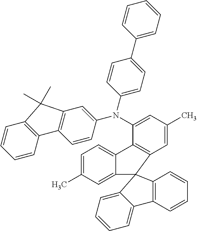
C1=C(C)C=C2C(=C1)C1=C(C=C(C)C=C1N(C1=CC3=C(C=C1)C1=C(C=CC=C1)C3(C)C)C1=CC=C(C3=CC=CC=C3)C=C1)C21C2=C(C=CC=C2)C2=CC=CC=C21
